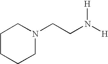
C1CCCN(CCN([H])[H])C1
